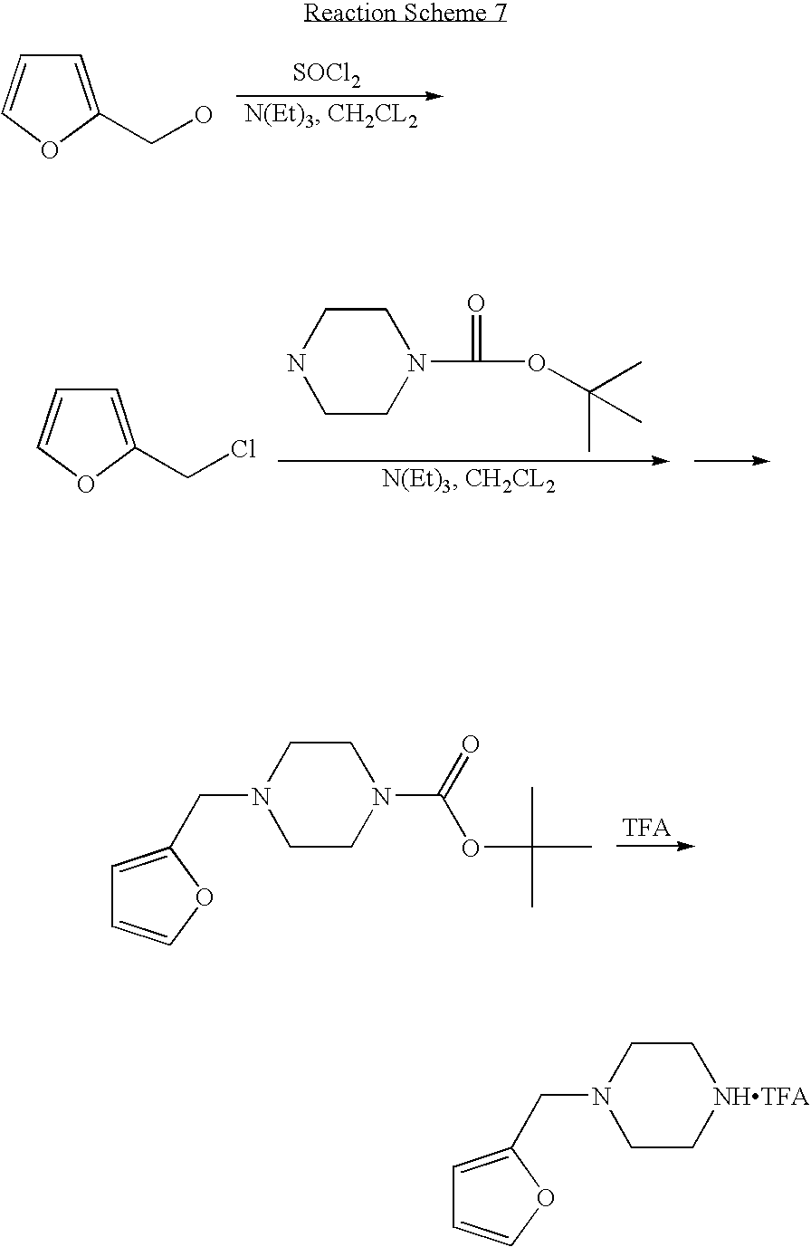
C1=C(CO)OC=C1.[SOCl2].C1=C(CCl)OC=C1.C1CN(C(OC(C)(C)C)=O)CCN1.C1=C(CN2CCN(C(=O)OC(C)(C)C)CC2)OC=C1.C1=C(CN2CC[NHTFA]CC2)OC=C1
